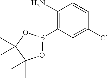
C1(N)=C(B2OC(C)(C)C(C)(C)O2)C=C(Cl)C=C1
